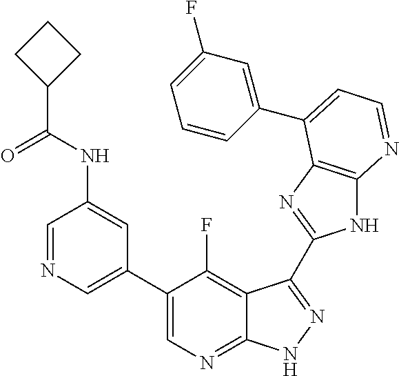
C1=NC=C(C2=CN=C3C(=C2F)C(C2=NC4=C(N2)N=CC=C4C2=CC(F)=CC=C2)=NN3)C=C1NC(C1CCC1)=O
